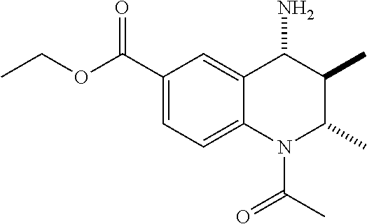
C1(C(=O)OCC)=CC=C2C(=C1)C(N)C(C)C(C)N2C(C)=O
